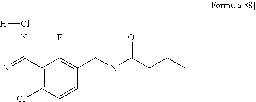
C1(C(=N)N)=C(Cl)C=CC(CNC(CCC)=O)=C1F.[H]Cl
